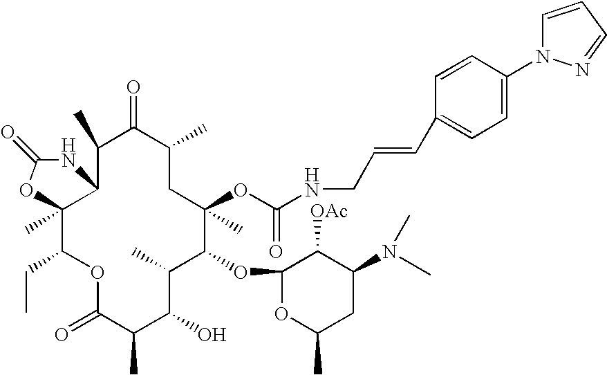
C12(C)C(CC)OC(=O)C(C)C(O)C(C)C(OC3OC(C)CC(N(C)C)C3[OAc])C(C)(OC(NCC=CC3=CC=C(N4C=CC=N4)C=C3)=O)CC(C)C(=O)C(C)C1NC(=O)O2
